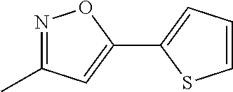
N1=C(C)C=C(C2=CC=CS2)O1
